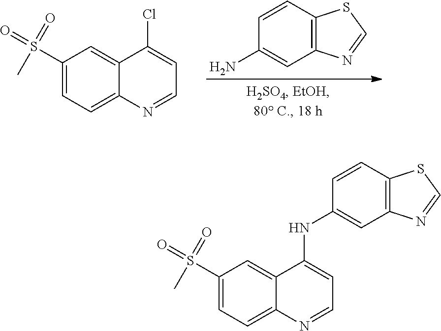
C1=CC2=C(C=C1N)N=CS2.C1(S(C)(=O)=O)=CC=C2C(=C1)C(Cl)=CC=N2.C1(S(C)(=O)=O)=CC=C2C(=C1)C(NC1=CC3=C(C=C1)SC=N3)=CC=N2
